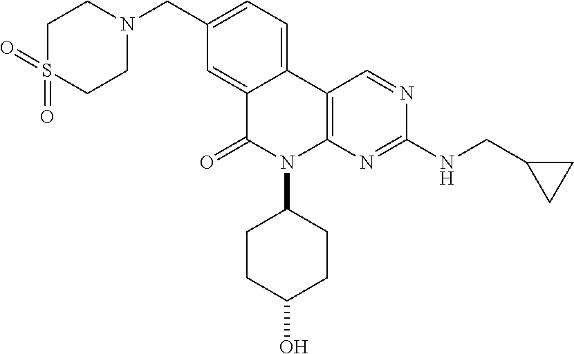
C12=CC=C(CN3CCS(=O)(=O)CC3)C=C1C(=O)N(C1CCC(O)CC1)C1=C2C=NC(NCC2CC2)=N1
